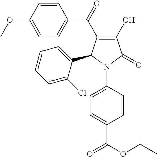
C1(O)=C(C(C2=CC=C(OC)C=C2)=O)C(C2=CC=CC=C2Cl)N(C2=CC=C(C(OCC)=O)C=C2)C1=O
